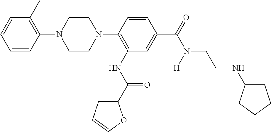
C1(N2CCN(C3=C(NC(=O)C4=CC=CO4)C=C(C(=O)N(CCNC4CCCC4)[H])C=C3)CC2)=C(C)C=CC=C1
